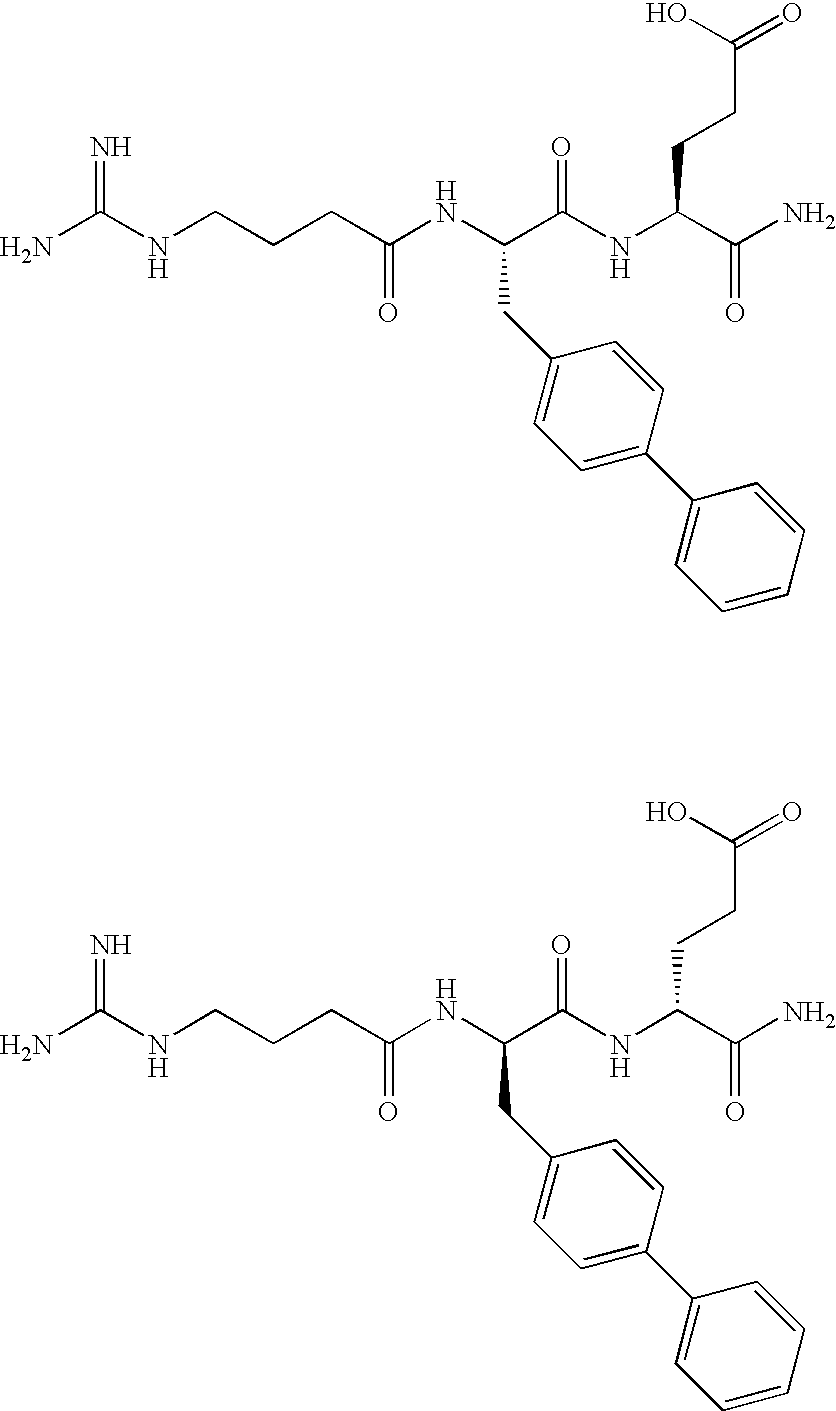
C(C(NC(C(NC(C(N)=O)CCC(=O)O)=O)CC1=CC=C(C2=CC=CC=C2)C=C1)=O)CCNC(N)=N.C(C(NC(C(NC(C(N)=O)CCC(=O)O)=O)CC1=CC=C(C2=CC=CC=C2)C=C1)=O)CCNC(N)=N
